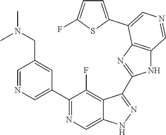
C1(C2=CN=CC(CN(C)C)=C2)=NC=C2C(=C1F)C(C1=NC3=C(N1)C=NC=C3C1=CC=C(F)S1)=NN2
